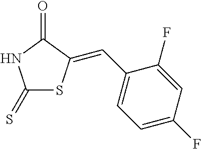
C1(=S)SC(=CC2=CC=C(F)C=C2F)C(=O)N1
